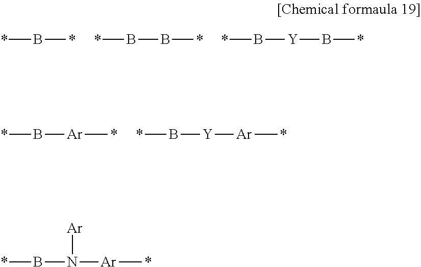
*B*.*BB*.*B[Y]B*.*B[Ar]*.*B[Y][Ar]*.*BN([Ar]*)[Ar]
